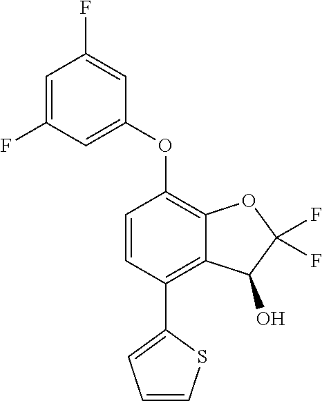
C1=CC(C2=CC=CS2)=C2C(=C1OC1=CC(F)=CC(F)=C1)OC(F)(F)C2O
